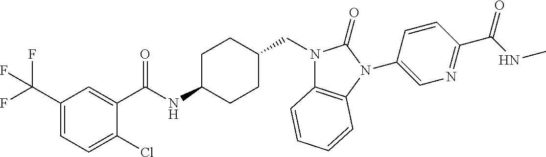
C1(C(F)(F)F)=CC=C(Cl)C(C(NC2CCC(CN3C4=C(N(C5=CN=C(C(NC)=O)C=C5)C3=O)C=CC=C4)CC2)=O)=C1
